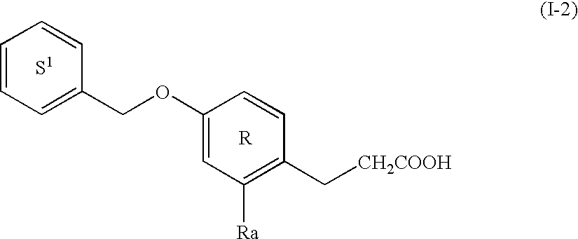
C1(OCC2=CC=CC=C2)=CC([Ra])=C(C[CH2COOH])C=C1
